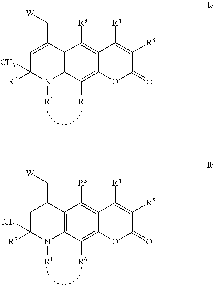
C1=C(C[W])C2=C(N([R1])C1([R2])C)C([R6])=C1C(=C2[R3])C([R4])=C([R5])C(=O)O1.C1C([R2])(C)N([R1])C2=C(C1C[W])C([R3])=C1C(=C2[R6])OC(=O)C([R5])=C1[R4]
